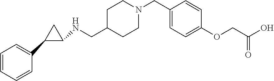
C1CN(CC2=CC=C(OCC(=O)O)C=C2)CCC1CNC1C(C2=CC=CC=C2)C1
